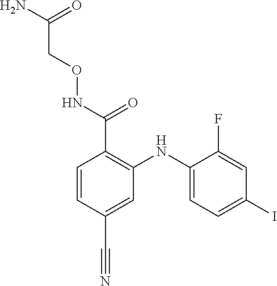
C(CONC(C1=C(NC2=CC=C(I)C=C2F)C=C(C#N)C=C1)=O)(N)=O
